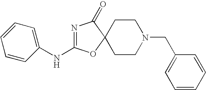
N1=C(NC2=CC=CC=C2)OC2(C1=O)CCN(CC1=CC=CC=C1)CC2
